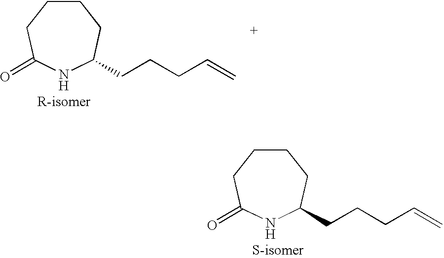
C1CCC(=O)NC(CCCC=C)C1.C1CCC(=O)NC(CCCC=C)C1
